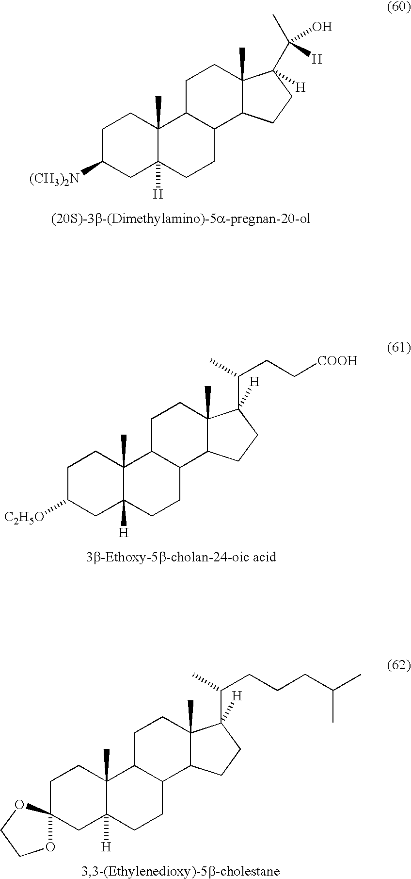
C1C([(CH3)2N])CC2([H])C(C)(C1)C1C(CC2)C2C(C)(CC1)C(C(C)([H])O)([H])CC2.C1C([C2H5O])CC2([H])C(C)(C1)C1C(CC2)C2C(C)(CC1)C(C(C)CC[COOH])([H])CC2.C1CC2(C)C([H])(CC13OCCO3)CCC1C2CCC2(C)C1CCC2(C(CCCC(C)C)C)[H]
